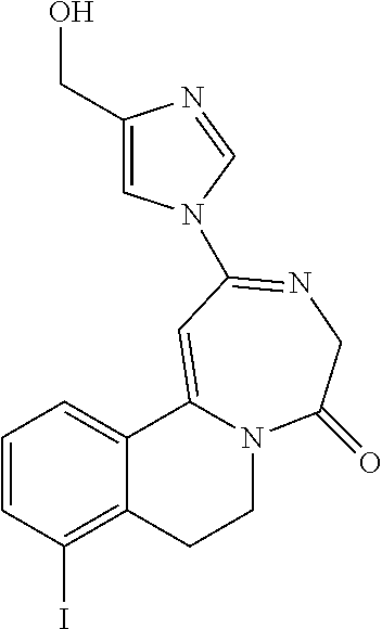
C1=CC(I)=C2C(=C1)C1=CC(N3C=C(CO)N=C3)=NCC(=O)N1CC2
